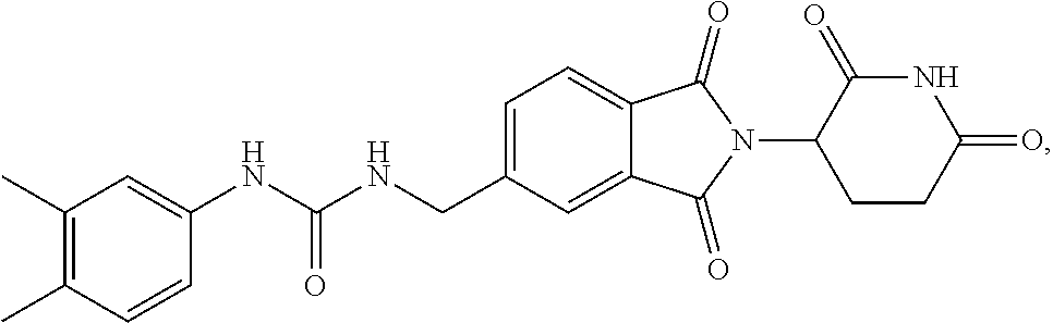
C1=C(CNC(NC2=CC(C)=C(C)C=C2)=O)C=C2C(=C1)C(=O)N(C1CCC(=O)NC1=O)C2=O
